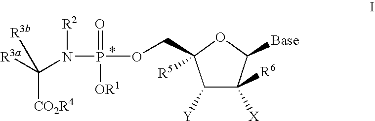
C1([Y])C([R6])([X])C([Base])OC1(COP(N(C([R3a])([R3b])[CO2R4])[R2])(=O)[OR1])[R5]
